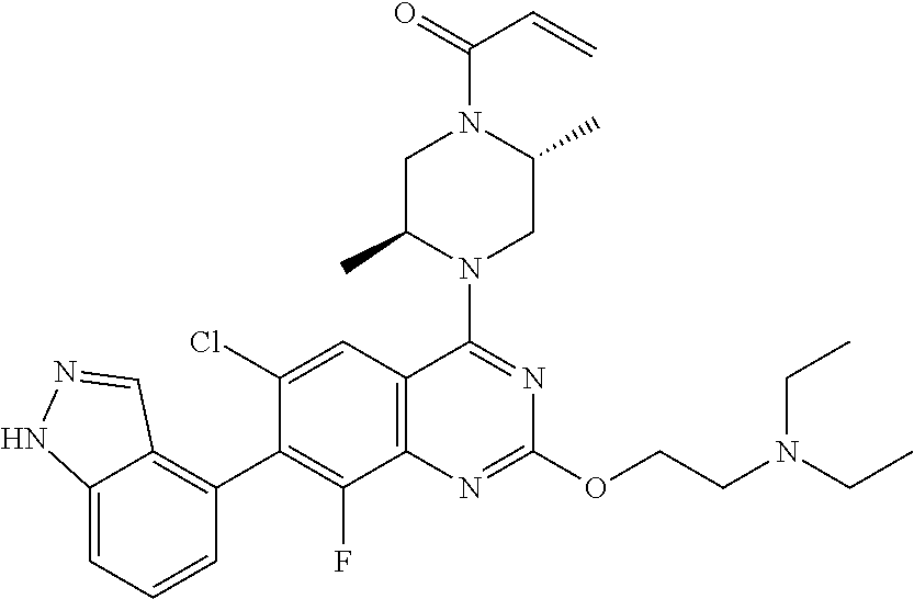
C12=CC=CC(C3=C(F)C4=C(C=C3Cl)C(N3CC(C)N(C(=O)C=C)CC3C)=NC(OCCN(CC)CC)=N4)=C1C=NN2
